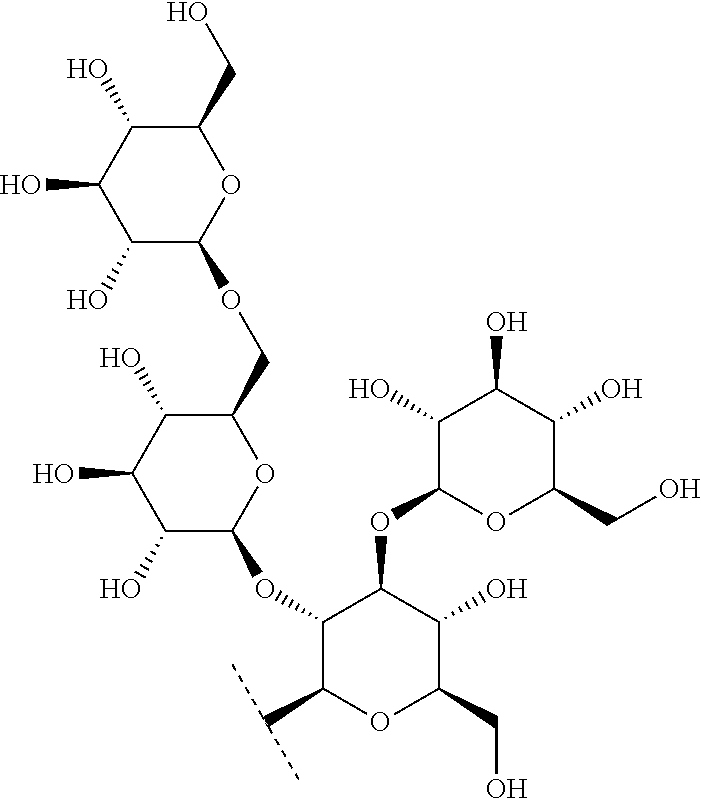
C1(O)C(O)C(O)C(OC2C(OC3OC(COC4OC(CO)C(O)C(O)C4O)C(O)C(O)C3O)C(C(C)C)OC(CO)C2O)OC1CO
